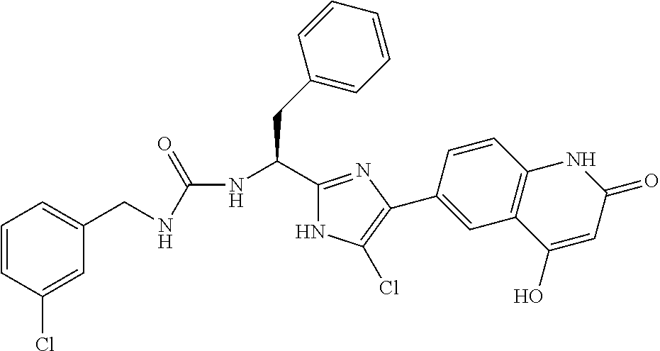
C1=CC(Cl)=CC(CNC(NC(C2=NC(C3=CC4=C(C=C3)NC(=O)C=C4O)=C(Cl)N2)CC2=CC=CC=C2)=O)=C1
